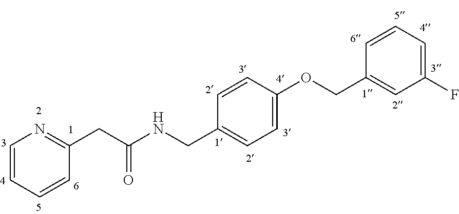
C1=C(CNC(CC2=NC=CC=C2)=O)C=CC(OCC2=CC(F)=CC=C2)=C1
